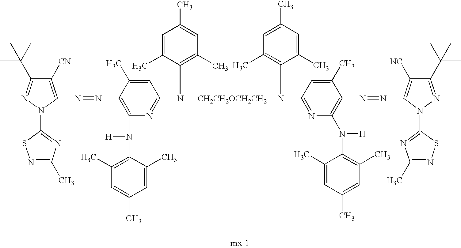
N1=C(C(C)(C)C)C([CN])=C(N=NC2=C(N([H])C3=C(C)C=C(C)C=C3C)N=C(N(C3=C(C)C=C(C)C=C3C)[CH2CH2OCH2CH2]N(C3=C(C)C=C(C)C=C3C)C3=NC(N([H])C4=C(C)C=C(C)C=C4C)=C(N=NC4=C([NC])C(C(C)(C)C)=NN4C4=NC(C)=NS4)C(C)=C3)C=C2C)N1C1=NC(C)=NS1
